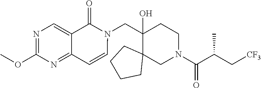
C1(O)(CN2C(=O)C3=CN=C(OC)N=C3C=C2)C2(CN(C(C(C[CF3])C)=O)CC1)CCCC2
